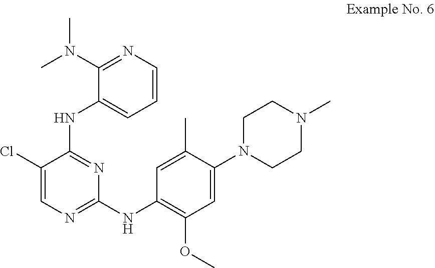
C1=CN=C(N(C)C)C(NC2=NC(NC3=C(OC)C=C(N4CCN(C)CC4)C(C)=C3)=NC=C2Cl)=C1
